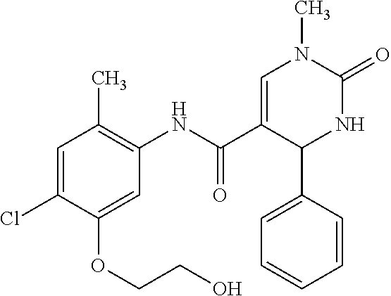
C1(Cl)=CC(C)=C(NC(C2=CN(C)C(=O)NC2C2=CC=CC=C2)=O)C=C1OCCO
